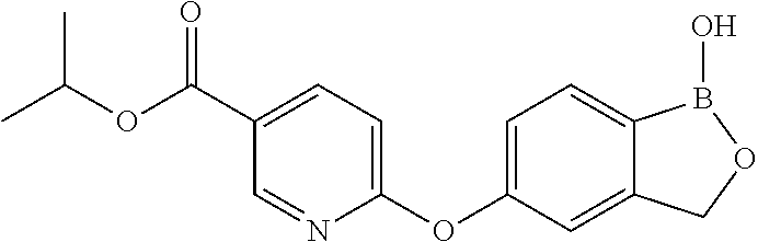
C1(C(OC(C)C)=O)=CC=C(OC2=CC=C3C(=C2)COB3O)N=C1
